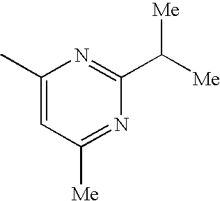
C1(C)=CC([Me])=NC(C([Me])[Me])=N1
